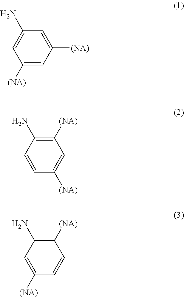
C1([(NA)])=CC([(NA)])=CC(N)=C1.C1(N)=C([(NA)])C=C([(NA)])C=C1.C1(N)=C([(NA)])C=CC([(NA)])=C1
